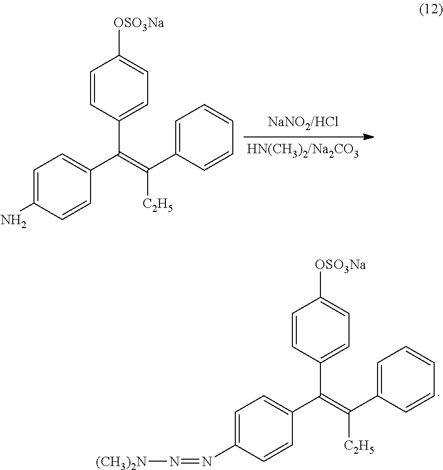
C1=CC(C(=C(C2=CC=CC=C2)[C2H5])C2=CC=C(N)C=C2)=CC=C1[OSO3Na].C1=CC(C(=C(C2=CC=CC=C2)[C2H5])C2=CC=C(N=N[(CH3)2N])C=C2)=CC=C1[OSO3Na]
